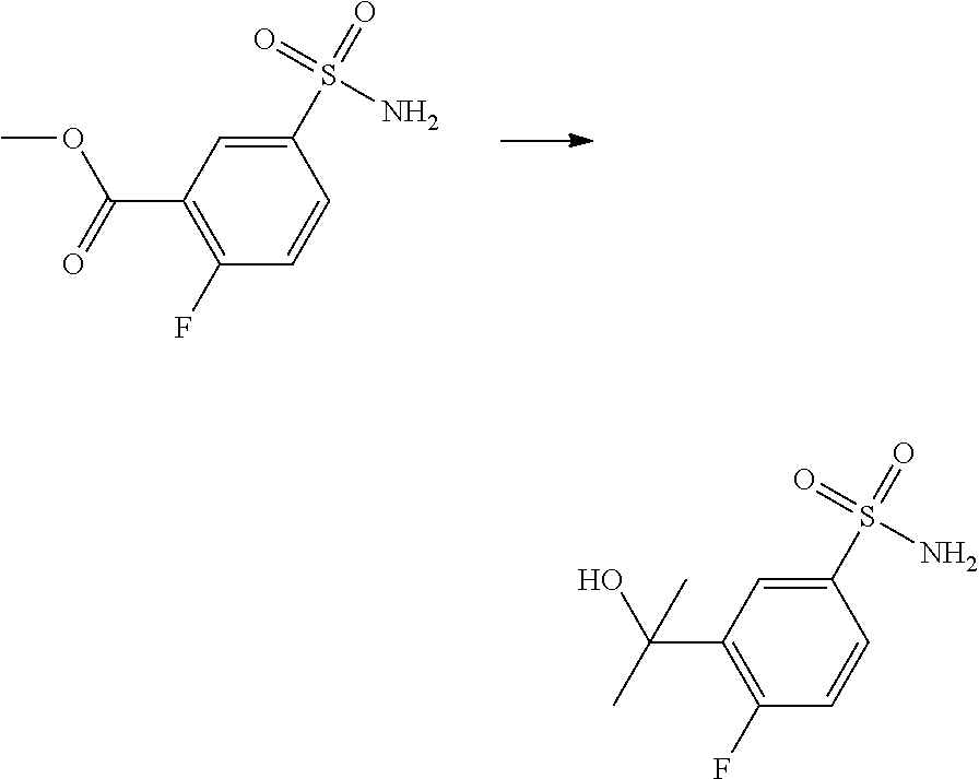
C1(C(=O)OC)=C(F)C=CC(S(=O)(N)=O)=C1.C1(C(C)(O)C)=C(F)C=CC(S(=O)(N)=O)=C1
